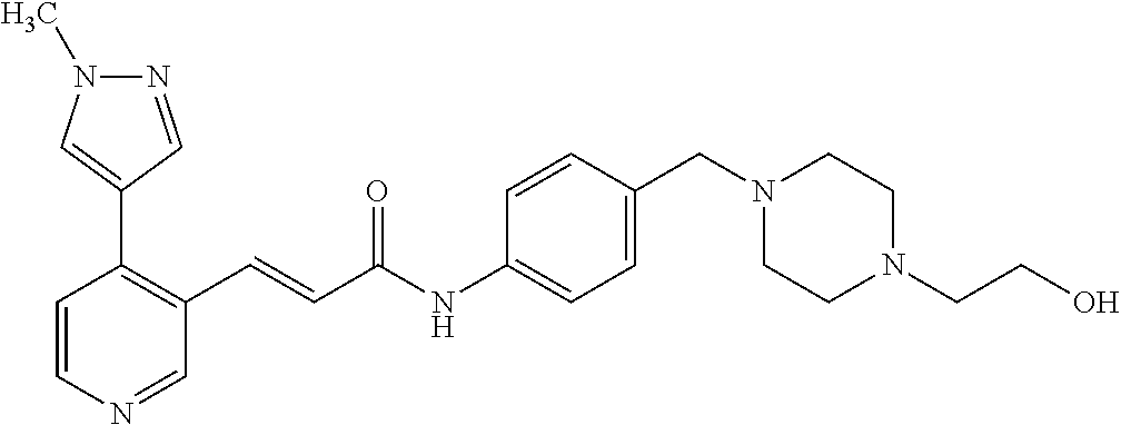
C1=CN=CC(C=CC(=O)NC2=CC=C(CN3CCN(CCO)CC3)C=C2)=C1C1=CN(C)N=C1
